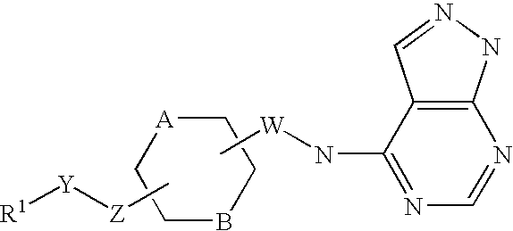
C[W]NC1=NC=NC2=C1C=NN2.C[Z][Y][R1].C1CBCC[A]1
